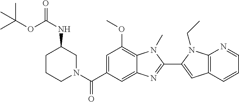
C1CCN(C(C2=CC(OC)=C3C(=C2)N=C(C2=CC4=C(N2CC)N=CC=C4)N3C)=O)CC1NC(=O)OC(C)(C)C
